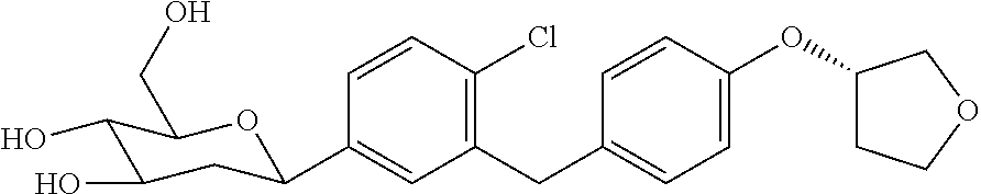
C1(CC2=CC=C(OC3CCOC3)C=C2)=C(Cl)C=CC(C2CC(O)C(O)C(CO)O2)=C1
